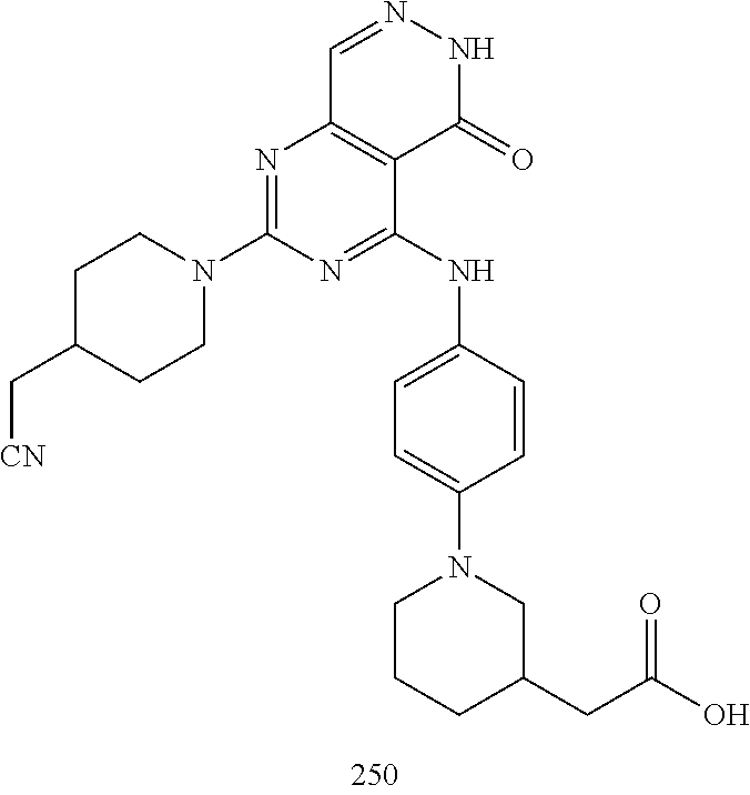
C1=NNC(=O)C2=C1N=C(N1CCC(C[CN])CC1)N=C2NC1=CC=C(N2CCCC(CC(=O)O)C2)C=C1
